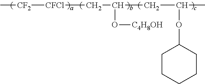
[CF2]([CFCl]CC(O[C4H8OH])CC(C)OC1CCCCC1)C
